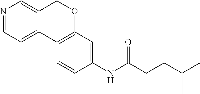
N1=CC=C2C(=C1)COC1=C2C=CC(NC(CCC(C)C)=O)=C1
